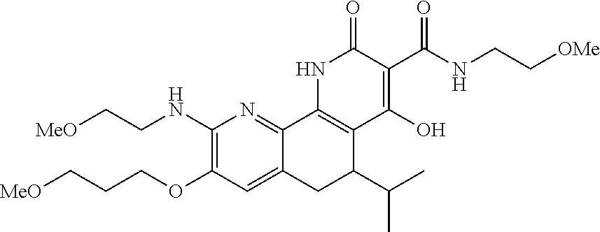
[MeO]CCCOC1=C(NCC[MeO])N=C2C(=C1)CC(C(C)C)C1=C2NC(=O)C(C(=O)NCC[OMe])=C1O
